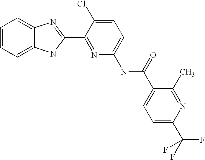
C1=CC=C2C(=C1)N=C(C1=NC(NC(=O)C3=CC=C(C(F)(F)F)N=C3C)=CC=C1Cl)N2
